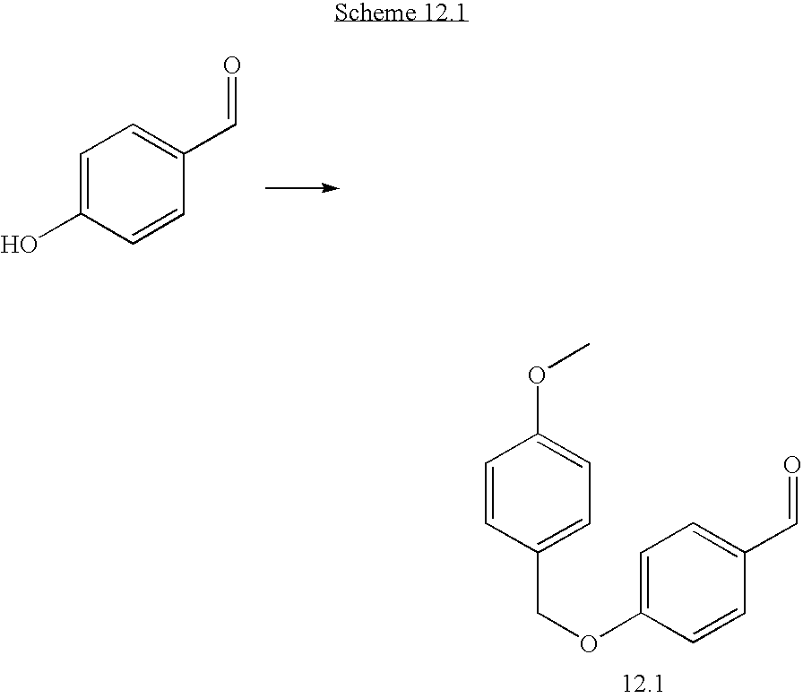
C1=C(O)C=CC(C=O)=C1.C1=C(OCC2=CC=C(OC)C=C2)C=CC(C=O)=C1
